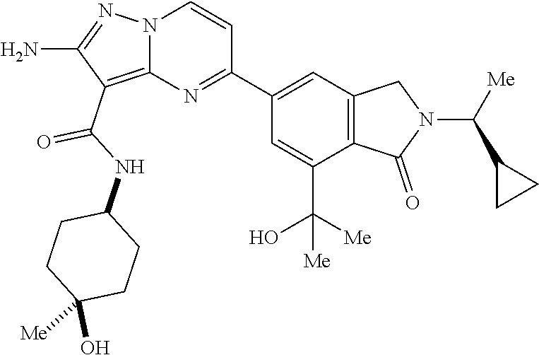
C1(C(NC2CCC(O)([Me])CC2)=O)=C2N(N=C1N)C=CC(C1=CC3=C(C(C(O)([Me])[Me])=C1)C(=O)N(C(C1CC1)[Me])C3)=N2
